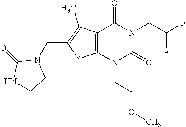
C12=C(N(CCOC)C(=O)N(CC(F)F)C1=O)SC(CN1C(=O)NCC1)=C2C
